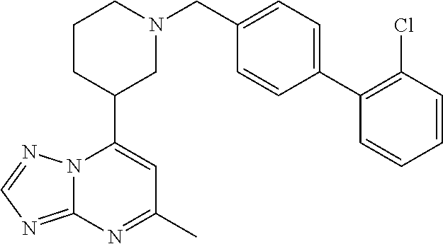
N12C(=NC=N1)N=C(C)C=C2C1CN(CC2=CC=C(C3=C(Cl)C=CC=C3)C=C2)CCC1
